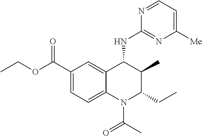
C1(C(=O)OCC)=CC=C2C(=C1)C(NC1=NC([Me])=CC=N1)C(C)C(CC)N2C(C)=O
